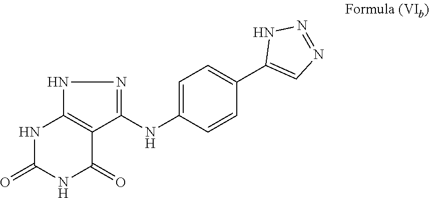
N1C(=O)NC(=O)C2=C1NN=C2NC1=CC=C(C2=CN=NN2)C=C1
